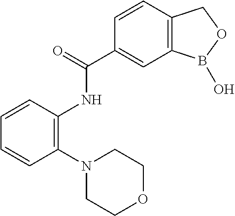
C1=CC2=C(C=C1C(=O)NC1=C(N3CCOCC3)C=CC=C1)B(O)OC2
